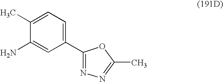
C1(C2=NN=C(C)O2)=CC=C(C)C(N)=C1
